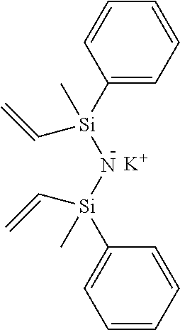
C1([Si](N[Si](C2=CC=CC=C2)(C=C)C)(C=C)C)=CC=CC=C1.[K]
